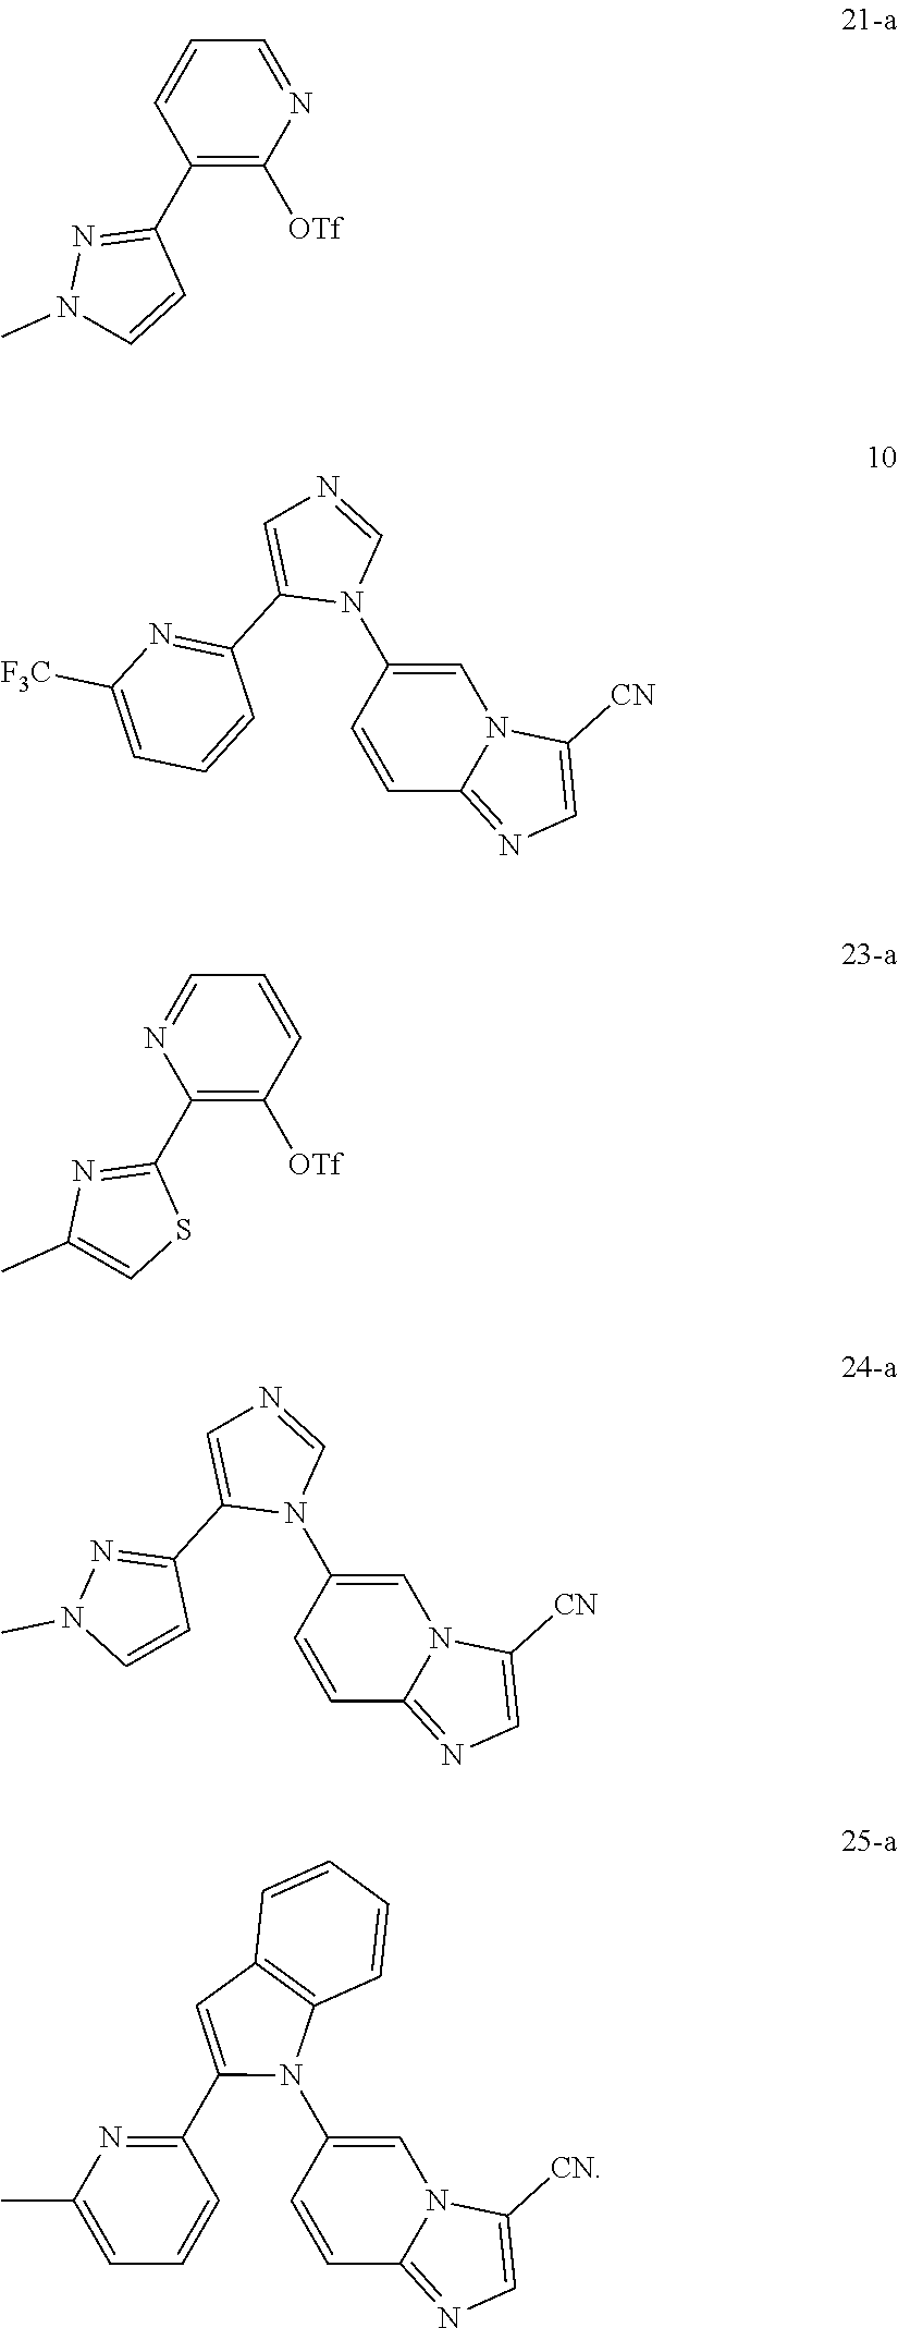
C1(C2=C([OTf])N=CC=C2)=NN(C)C=C1.C1=C(N2C=NC=C2C2=NC([F3C])=CC=C2)C=CC2=NC=C([CN])N12.C1(C2=C([OTf])C=CC=N2)=NC(C)=CS1.C1=C(N2C=NC=C2C2=NN(C)C=C2)C=CC2=NC=C([CN])N12.C1=C(N2C3=C(C=C2C2=NC(C)=CC=C2)C=CC=C3)C=CC2=NC=C([CN])N12
